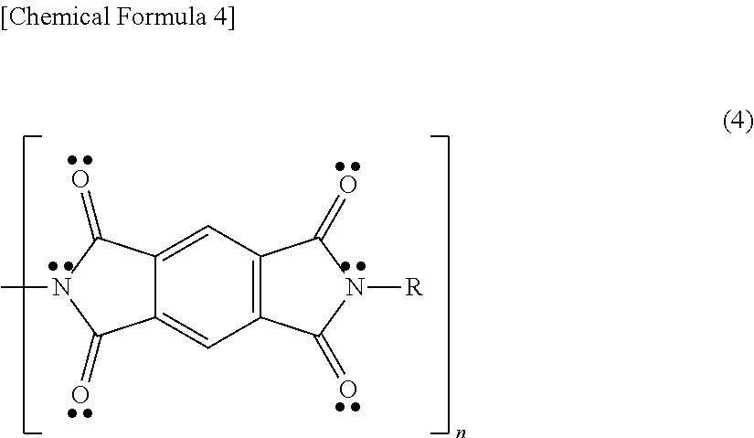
N1(C)C(=O)C2=CC3=C(C=C2C1=O)C(=O)N([R])C3=O
